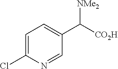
C1=C(Cl)N=CC(C([CO2H])[NMe2])=C1
